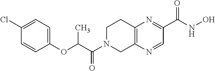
C12=C(N=CC(C(NO)=O)=N1)CN(C(C(OC1=CC=C(Cl)C=C1)C)=O)CC2
